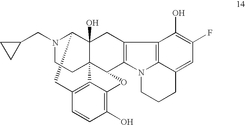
N1(CC2CC2)C2C3(O)C4(C(C5=C(C3)C3=C6N5CCCC6=CC(F)=C3O)OC3=C(O)C=CC(=C43)C2)CC1
